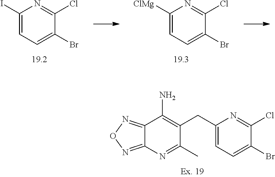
C1=C([ClMg])N=C(Cl)C(Br)=C1.C1=C(I)N=C(Cl)C(Br)=C1.C12=NON=C1N=C(C)C(CC1=CC=C(Br)C(Cl)=N1)=C2N
